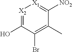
[X2]1=C(O)C(Br)=C(C)C([NO2])=[X1]1
